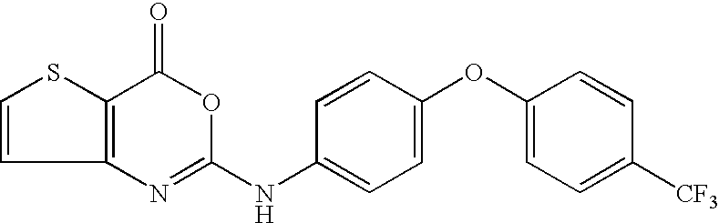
C12=C(C(=O)OC(NC3=CC=C(OC4=CC=C([CF3])C=C4)C=C3)=N1)SC=C2
